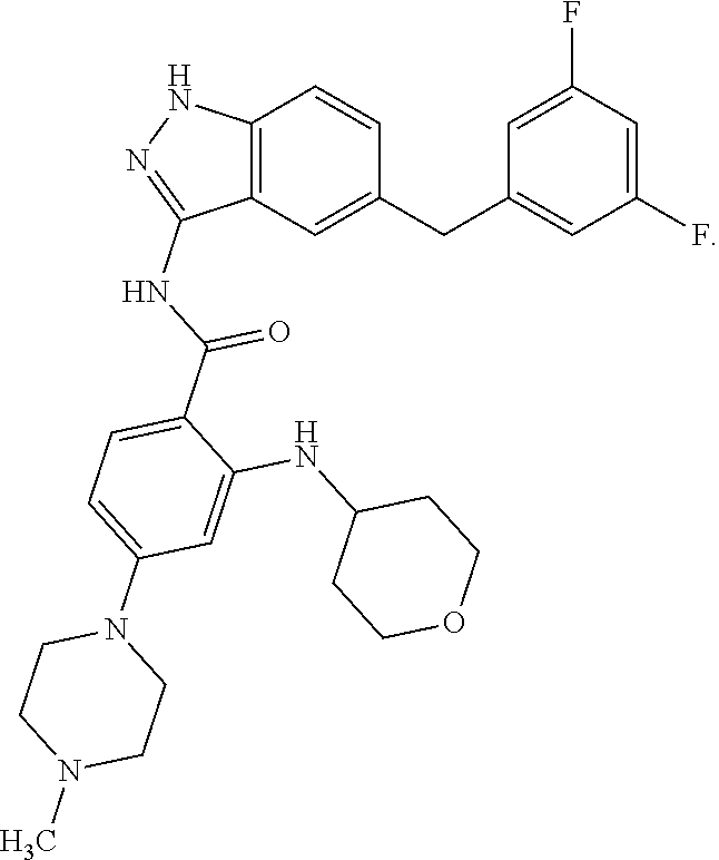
C12=C(C=C(CC3=CC(F)=CC(F)=C3)C=C1)C(NC(C1=CC=C(N3CCN(C)CC3)C=C1NC1CCOCC1)=O)=NN2
